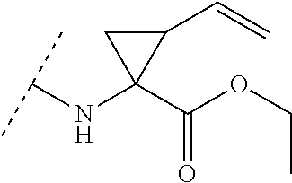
C(NC1(C(OCC)=O)C(C=C)C1)(C)C
